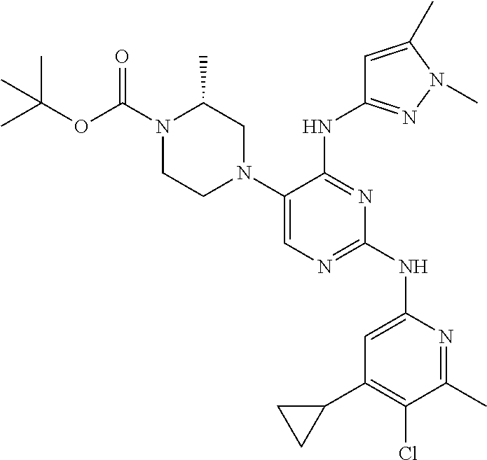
N1(C(OC(C)(C)C)=O)CCN(C2=CN=C(NC3=CC(C4CC4)=C(Cl)C(C)=N3)N=C2NC2=NN(C)C(C)=C2)CC1C
